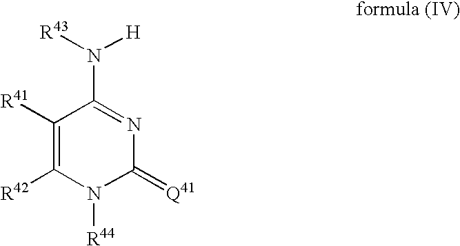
C1([R41])=C([R42])N([R44])C(=[Q41])N=C1N([R43])[H]
